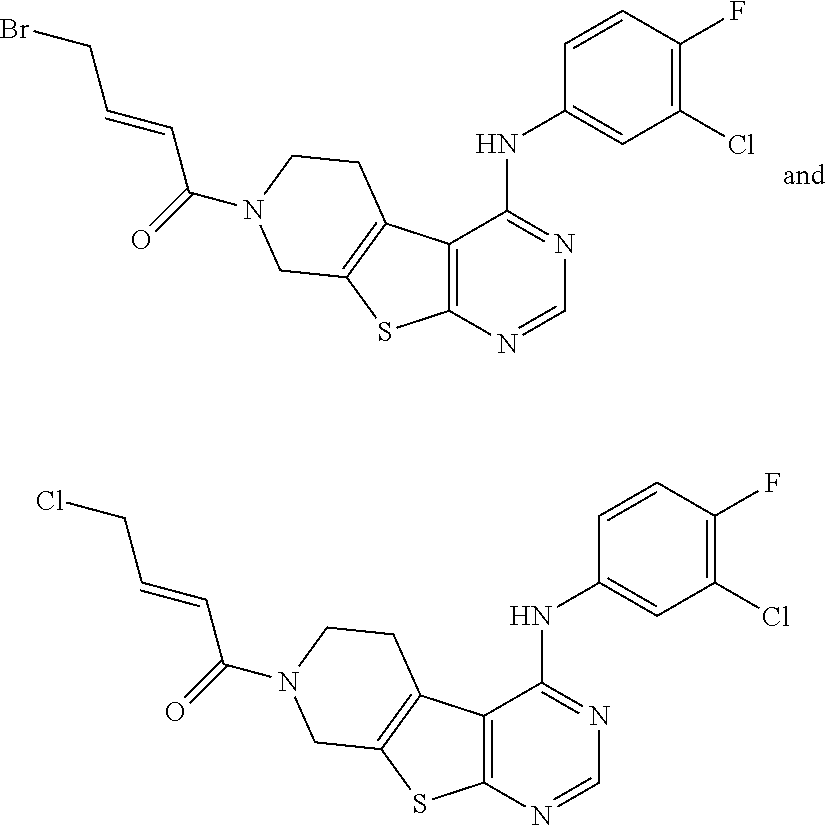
C12=C(C3=C(S1)CN(C(C=CCBr)=O)CC3)C(NC1=CC(Cl)=C(F)C=C1)=NC=N2.C12=C(C3=C(S1)CN(C(C=CCCl)=O)CC3)C(NC1=CC(Cl)=C(F)C=C1)=NC=N2
